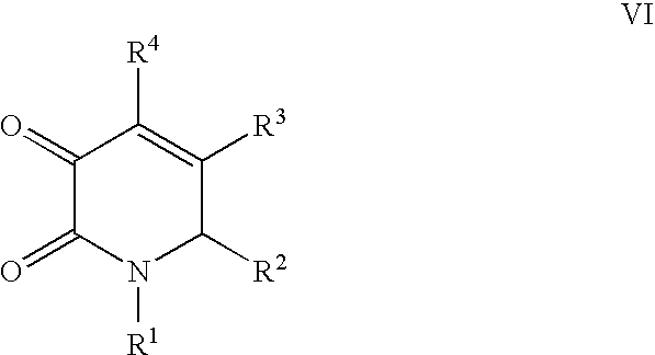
C1(=O)C(=O)N([R1])C([R2])C([R3])=C1[R4]
